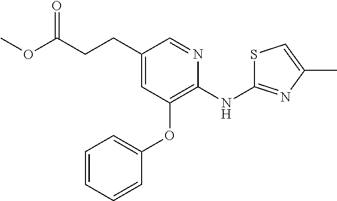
C1(CCC(OC)=O)=CC(OC2=CC=CC=C2)=C(NC2=NC(C)=CS2)N=C1
